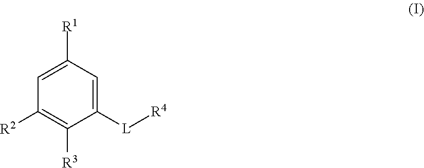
C1([L][R4])=CC([R1])=CC([R2])=C1[R3]
